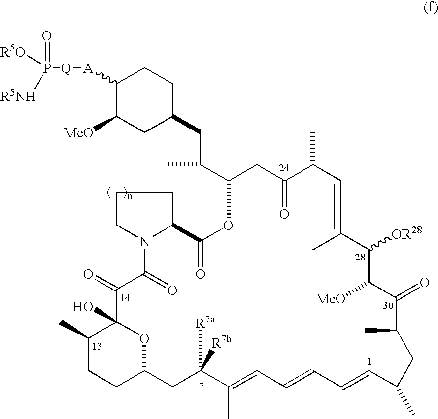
[A](C1C([MeO])CC(CC(C2CC(=O)C(C)C=C(C)C([OR28])C([MeO])C(=O)C(C)CC(C)C=CC=CC=C(C)C([R7a])([R7b])CC3CCC(C)C(O)(O3)C(=O)C(=O)N3CCCC3C(=O)O2)C)CC1)[Q]P(=O)([R5O])[R5NH]
